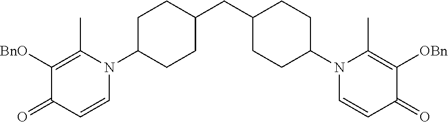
C1([BnO])=C(C)N(C2CCC(CC3CCC(N4C=CC(=O)C([OBn])=C4C)CC3)CC2)C=CC1=O
